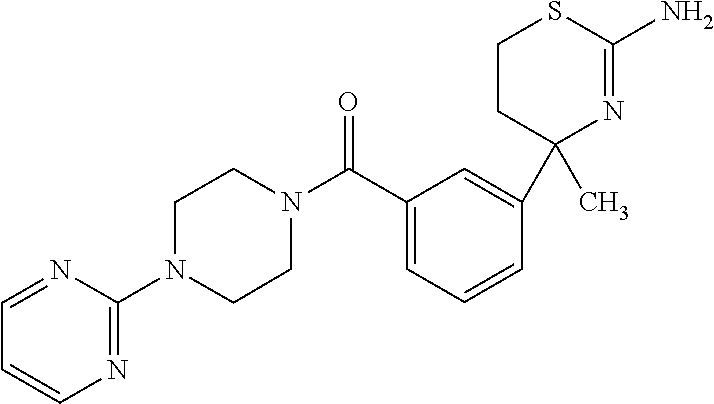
C1CC(C2=CC(C(N3CCN(C4=NC=CC=N4)CC3)=O)=CC=C2)(C)N=C(N)S1
